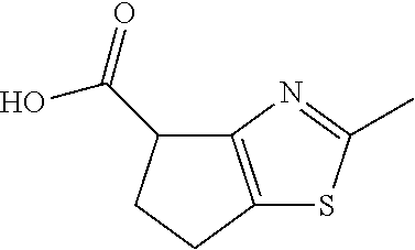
C12=C(CCC1C(=O)O)SC(C)=N2
